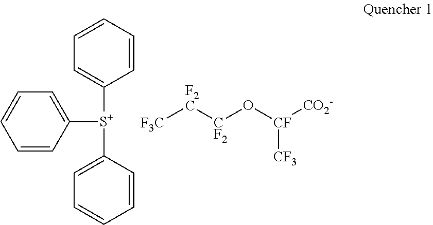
C1=CC([S+](C2=CC=CC=C2)C2=CC=CC=C2)=CC=C1.[F3C][F2C][CF2]O[CF]([CO2-])[CF3]
